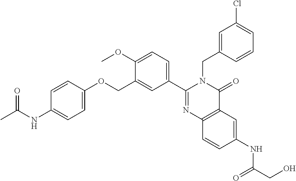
C12=C(C=CC(NC(=O)CO)=C1)N=C(C1=CC=C(OC)C(COC3=CC=C(NC(C)=O)C=C3)=C1)N(CC1=CC(Cl)=CC=C1)C2=O
